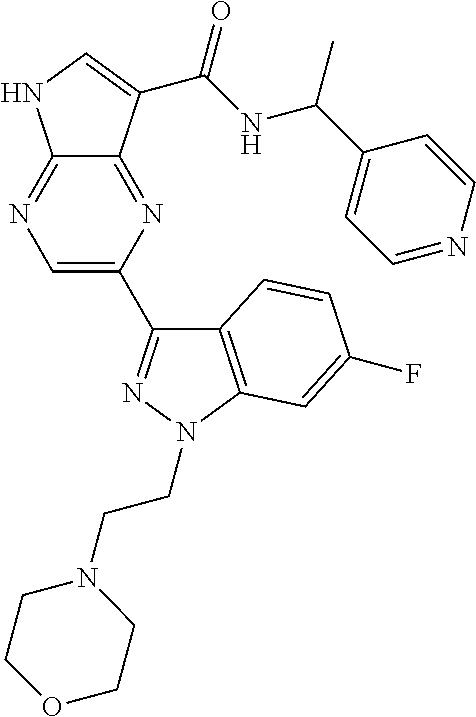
C12=NC=C(C3=NN(CCN4CCOCC4)C4=C3C=CC(F)=C4)N=C1C(C(NC(C1=CC=NC=C1)C)=O)=CN2
